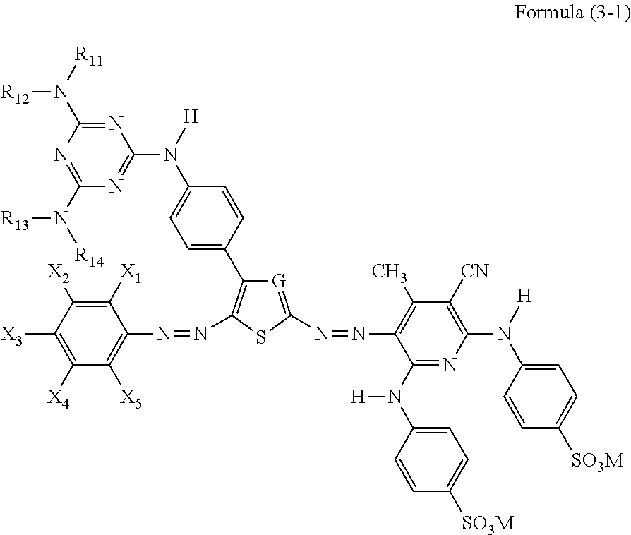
N(=NC1=C(C2=CC=C(N([H])C3=NC(N([R14])[R13])=NC(N([R12])[R11])=N3)C=C2)[G]=C(N=NC2=C(C)C([CN])=C(N([H])C3=CC=C([SO3M])C=C3)N=C2N([H])C2=CC=C([SO3M])C=C2)S1)C1=C([X5])C([X4])=C([X3])C([X2])=C1[X1]
